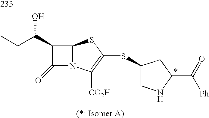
C12N(C([CO2H])=C(SC3CNC(C(=O)[Ph])C3)S1)C(=O)C2C(CC)O
